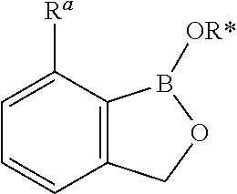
C1=C([Ra])C2=C(C=C1)COB2[OR*]
